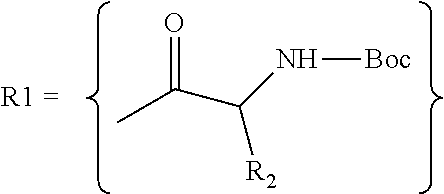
CC(=O)C(N[Boc])[R2]
